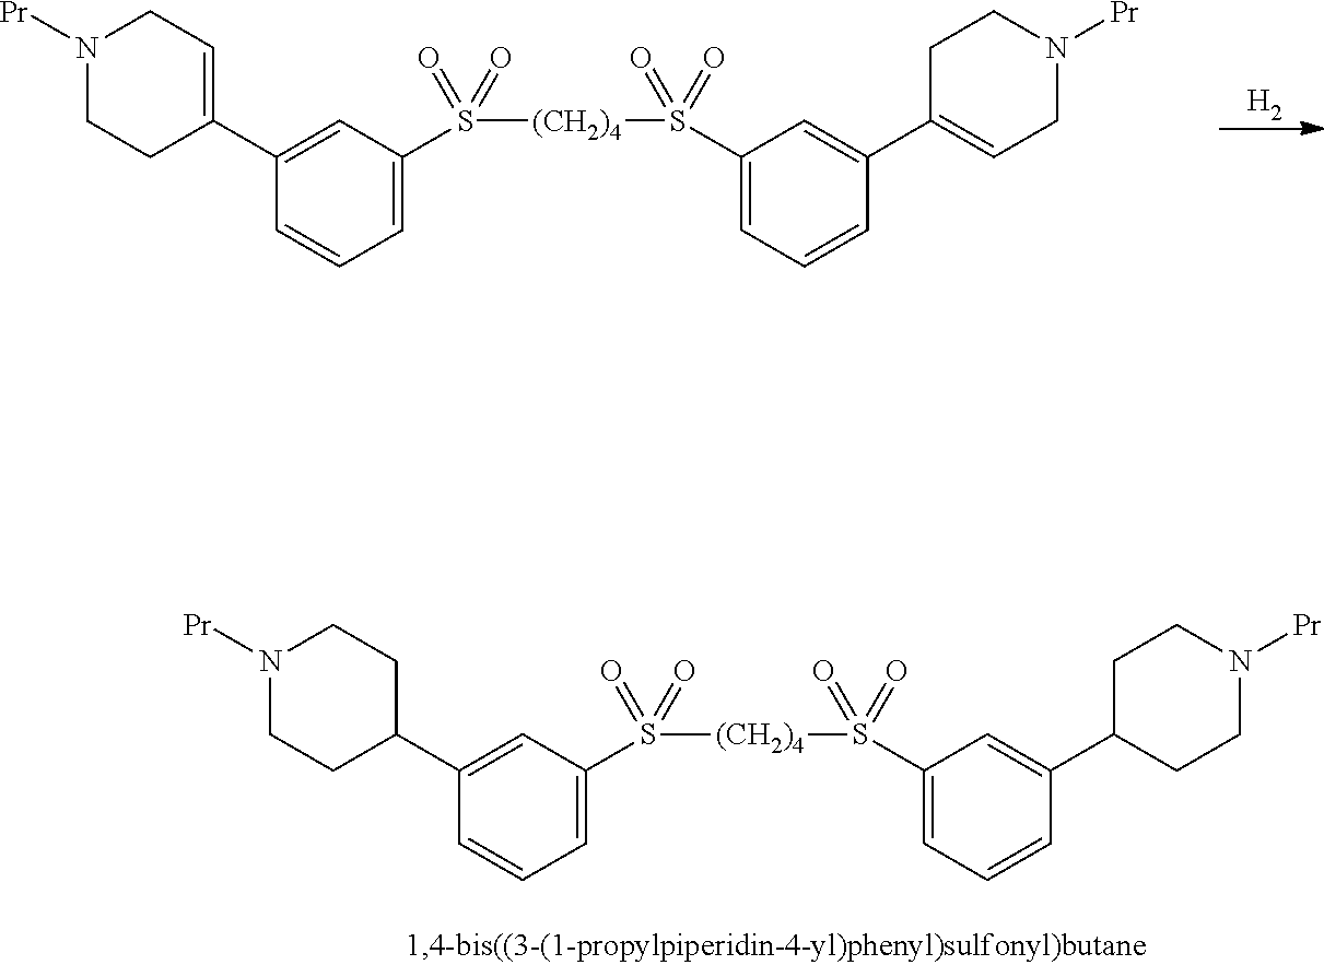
C1=C(C2CCN([Pr])CC2)C=CC=C1S([(CH2)4]S(C1=CC=CC(C2CCN([Pr])CC2)=C1)(=O)=O)(=O)=O.[H2].C1=C(C2=CCN([Pr])CC2)C=CC=C1S([(CH2)4]S(C1=CC=CC(C2=CCN([Pr])CC2)=C1)(=O)=O)(=O)=O
